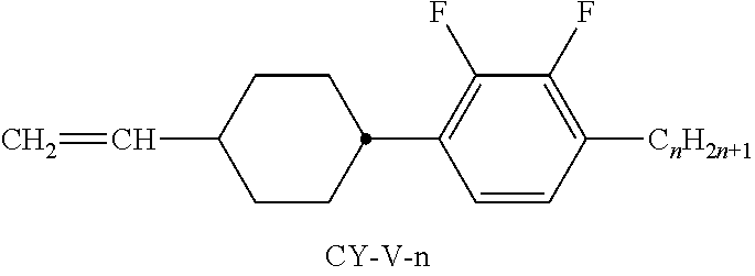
C(C1CCC(C2=C(F)C(F)=C([CnH2n+1])C=C2)CC1)=C
